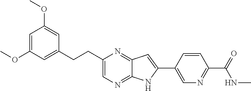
C1=C(OC)C=C(CCC2=CN=C3C(=N2)C=C(C2=CN=C(C(NC)=O)C=C2)N3)C=C1OC
